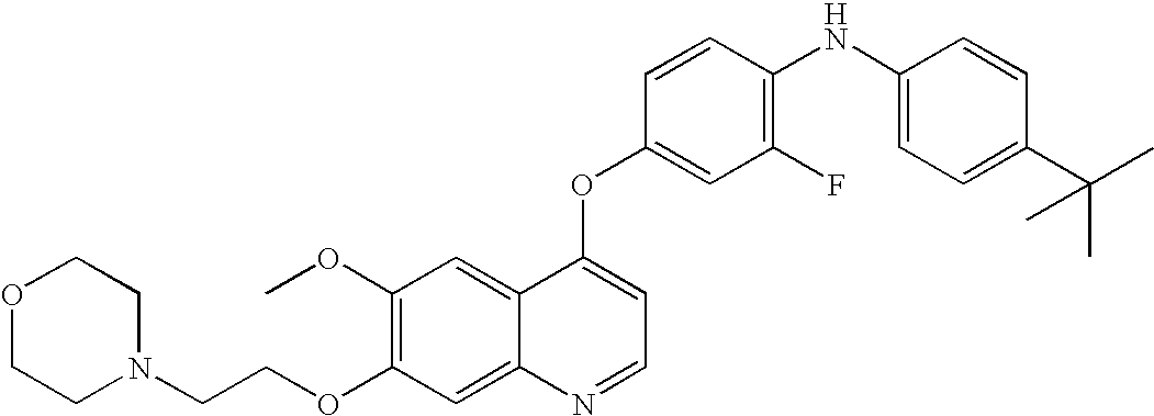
C1=CC(OC2=CC=NC3=CC(OCCN4CCOCC4)=C(OC)C=C23)=CC(F)=C1NC1=CC=C(C(C)(C)C)C=C1
